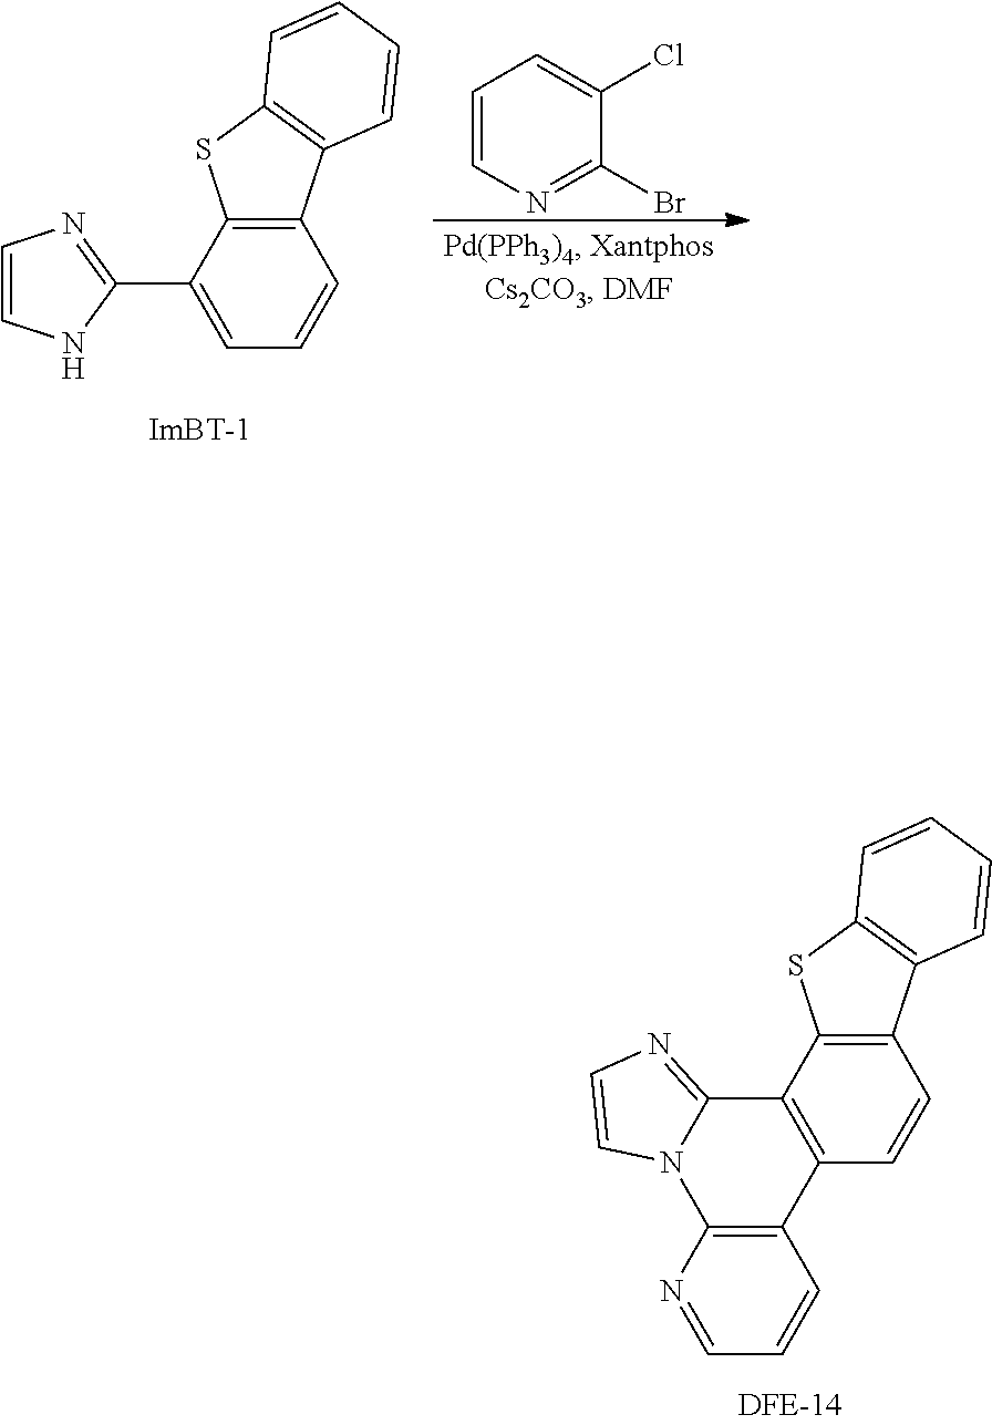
C1=CN=C(Br)C(Cl)=C1.C1=CNC(C2=CC=CC3=C2SC2=C3C=CC=C2)=N1.C12=C(C=CC3=C1SC1=C3C=CC=C1)C1=C(N3C2=NC=C3)N=CC=C1
